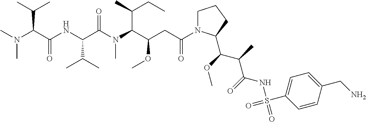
CN(C(C(=O)NC(C(=O)N(C)C(C(C)CC)C(OC)CC(=O)N1CCCC1C(OC)C(C)C(=O)NS(=O)(=O)C1=CC=C(CN)C=C1)C(C)C)C(C)C)C
